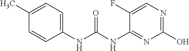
C1(F)=CN=C(O)N=C1NC(NC1=CC=C(C)C=C1)=O
